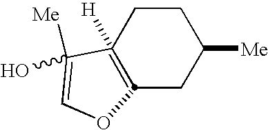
C1CC2([H])=C(CC1[Me])OC=C2([Me])O
